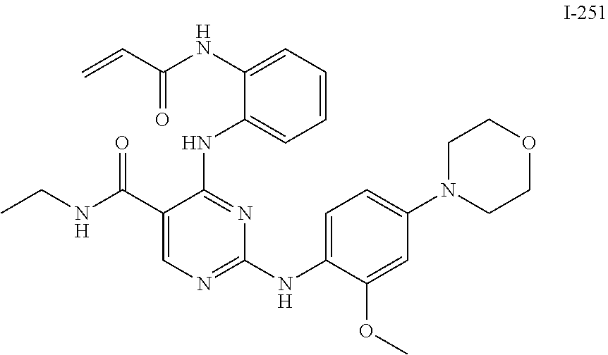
N(C(C1=CN=C(NC2=CC=C(N3CCOCC3)C=C2OC)N=C1NC1=CC=CC=C1NC(=O)C=C)=O)CC
